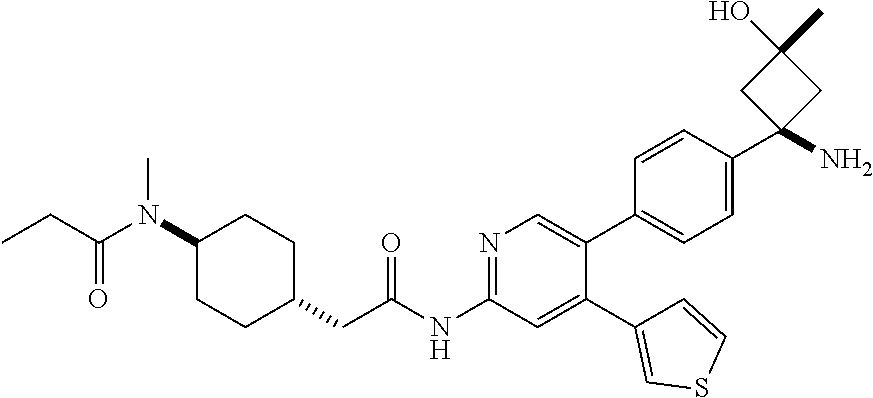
C1(N(C(=O)CC)C)CCC(CC(NC2=NC=C(C3=CC=C(C4(N)CC(O)(C)C4)C=C3)C(C3=CSC=C3)=C2)=O)CC1
